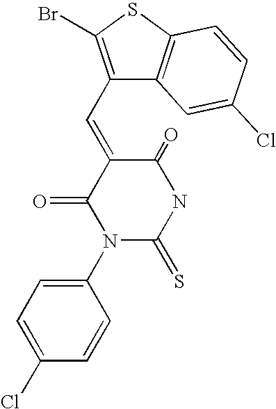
C1(=O)C(=CC2=C(Br)SC3=C2C=C(Cl)C=C3)C(=O)N(C2=CC=C(Cl)C=C2)C(=S)N1
